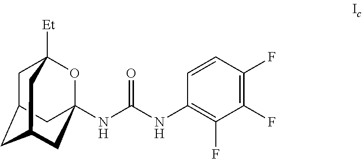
C1C2CC3CC(NC(NC4=C(F)C(F)=C(F)C=C4)=O)(OC1([Et])C3)C2
